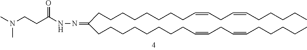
CCCCCC=CCC=CCCCCCCCCC(CCCCCCCCC=CCC=CCCCCC)=NNC(CCN(C)C)=O
